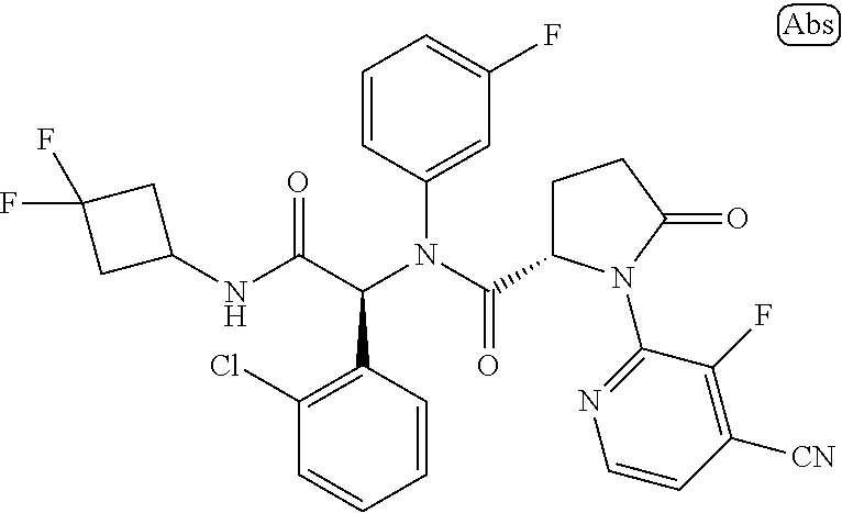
C1=CC(C(C(NC2CC(F)(F)C2)=O)N(C(=O)C2CCC(=O)N2C2=NC=CC([CN])=C2F)C2=CC(F)=CC=C2)=C(Cl)C=C1
